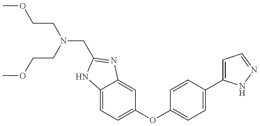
C(CN(CC1=NC2=CC(OC3=CC=C(C4=CC=NN4)C=C3)=CC=C2N1)CCOC)OC
